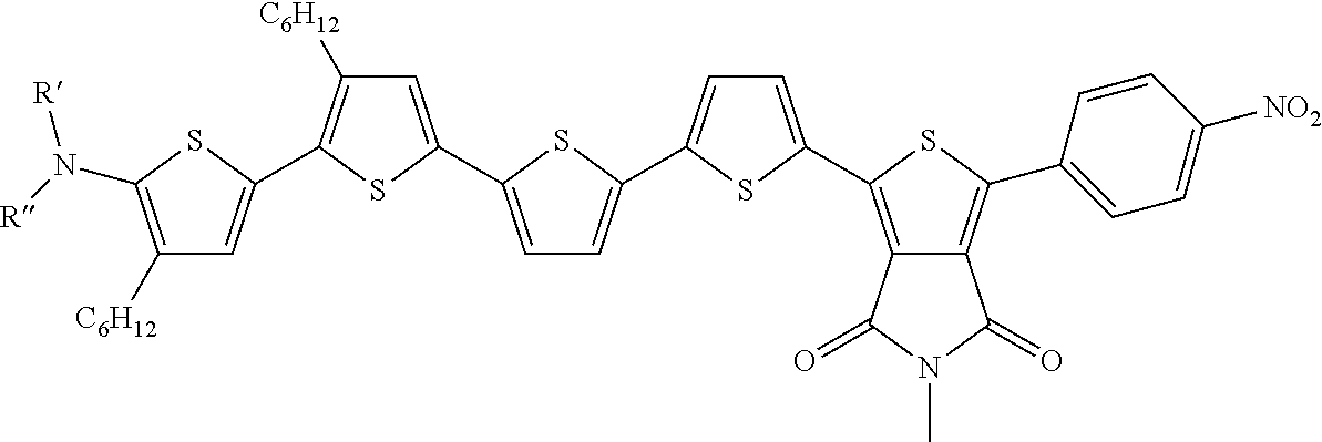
C1([C6H12])=C(N([R])[R])SC(C2=C([C6H12])C=C(C3=CC=C(C4=CC=C(C5=C6C(=C(C7=CC=C([NO2])C=C7)S5)C(=O)N(C)C6=O)S4)S3)S2)=C1
